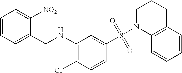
C1=CC=C(CNC2=C(Cl)C=CC(S(N3C4=C(CCC3)C=CC=C4)(=O)=O)=C2)C([NO2])=C1
